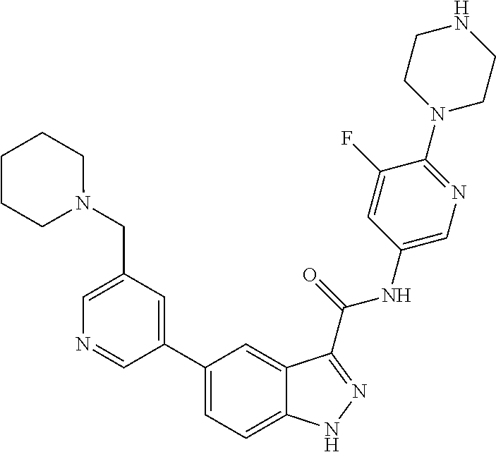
C1(CN2CCCCC2)=CN=CC(C2=CC=C3C(=C2)C(C(NC2=CN=C(N4CCNCC4)C(F)=C2)=O)=NN3)=C1
